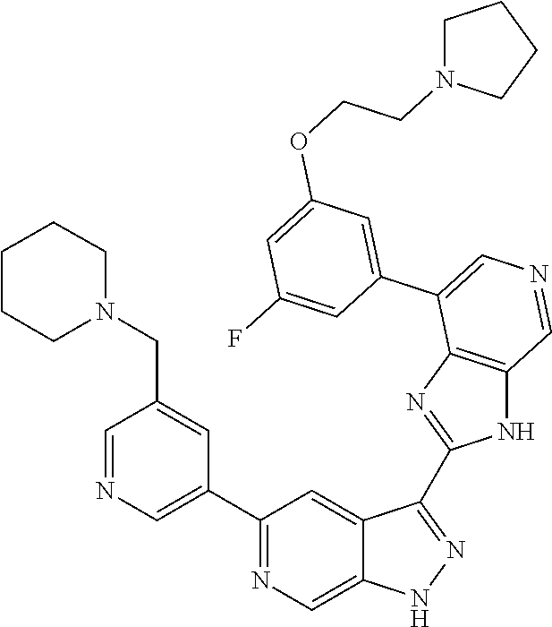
C1(C2=CN=CC(CN3CCCCC3)=C2)=NC=C2C(=C1)C(C1=NC3=C(N1)C=NC=C3C1=CC(OCCN3CCCC3)=CC(F)=C1)=NN2
